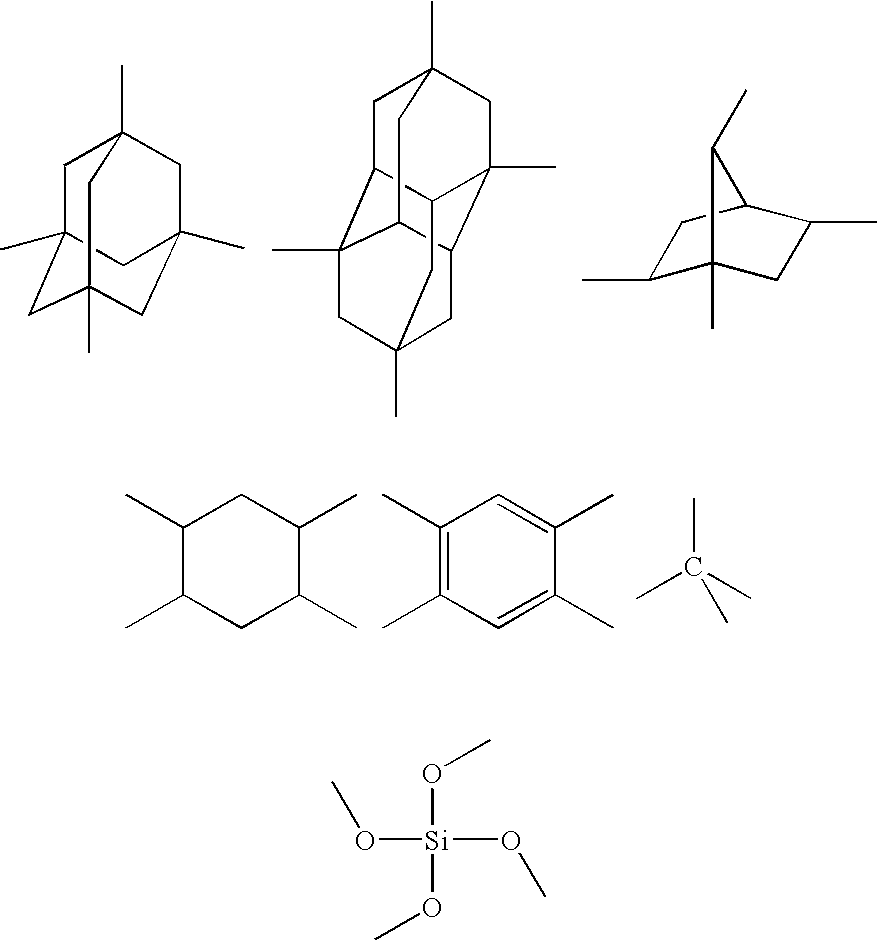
C1C2(C)CC3(C)CC(C)(CC1(C)C3)C2.C1C2C3(C)C4C5C(C)(CC1(C)C4)C2CC(C)(C3)C5.C1(C)C2(C)CC(C)C(C1)C2C.C1(C)C(C)CC(C)C(C)C1.C1(C)=C(C)C=C(C)C(C)=C1.CC(C)(C)C.[Si](OC)(OC)(OC)OC
